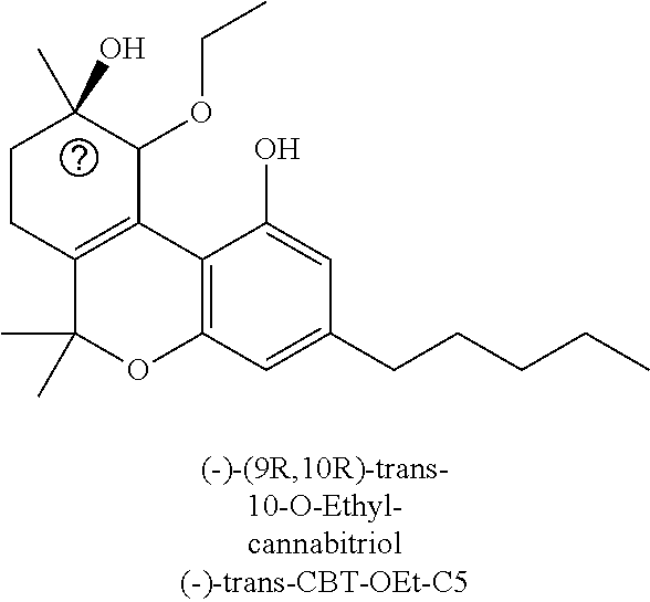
C1CC2=C(C(OCC)C1(C)O)C1=C(OC2(C)C)C=C(CCCCC)C=C1O
